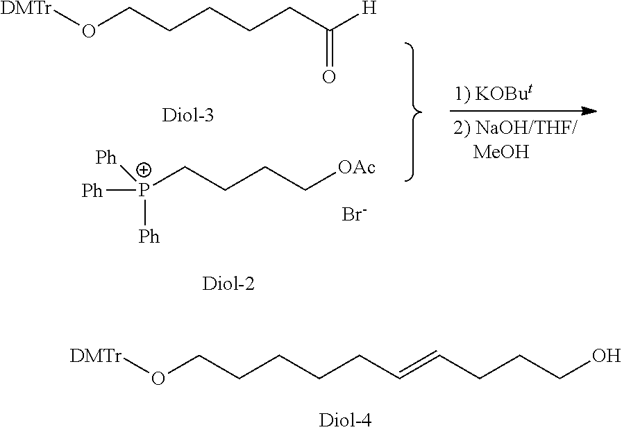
O(CCCCCC([H])=O)[DMTr].[P+](CCCC[OAc])([Ph])([Ph])[Ph].[Br-].C(=CCCCO)CCCCCO[DMTr]
